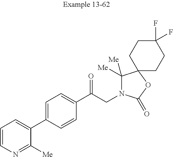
C1=CN=C([Me])C(C2=CC=C(C(CN3C([Me])([Me])C4(OC3=O)CCC(F)(F)CC4)=O)C=C2)=C1
